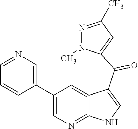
C1(C2=CN=CC=C2)=CN=C2C(=C1)C(C(=O)C1=CC(C)=NN1C)=CN2
